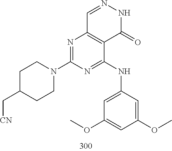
C1=NNC(=O)C2=C1N=C(N1CCC(C[CN])CC1)N=C2NC1=CC(OC)=CC(OC)=C1
